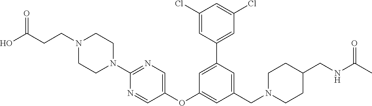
C1(Cl)=CC(C2=CC(OC3=CN=C(N4CCN(CCC(O)=O)CC4)N=C3)=CC(CN3CCC(CNC(C)=O)CC3)=C2)=CC(Cl)=C1
